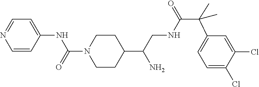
C1=CC(NC(N2CCC(C(CNC(=O)C(C3=CC=C(Cl)C(Cl)=C3)(C)C)N)CC2)=O)=CC=N1
